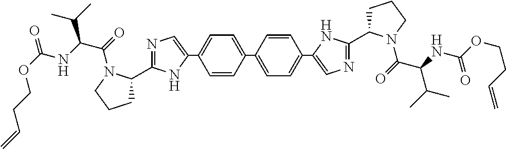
C1=CC(C2=CC=C(C3=CN=C(C4CCCN4C(=O)C(NC(OCCC=C)=O)C(C)C)N3)C=C2)=CC=C1C1=CN=C(C2CCCN2C(C(C(C)C)NC(OCCC=C)=O)=O)N1
